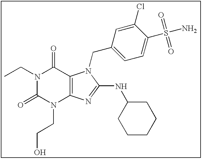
C(N1C(=O)N(CCO)C2=C(C1=O)N(CC1=CC=C(S(N)(=O)=O)C(Cl)=C1)C(NC1CCCCC1)=N2)C
